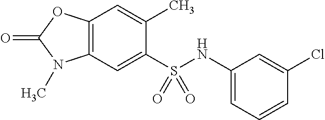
C12=C(OC(=O)N1C)C=C(C)C(S(NC1=CC=CC(Cl)=C1)(=O)=O)=C2
